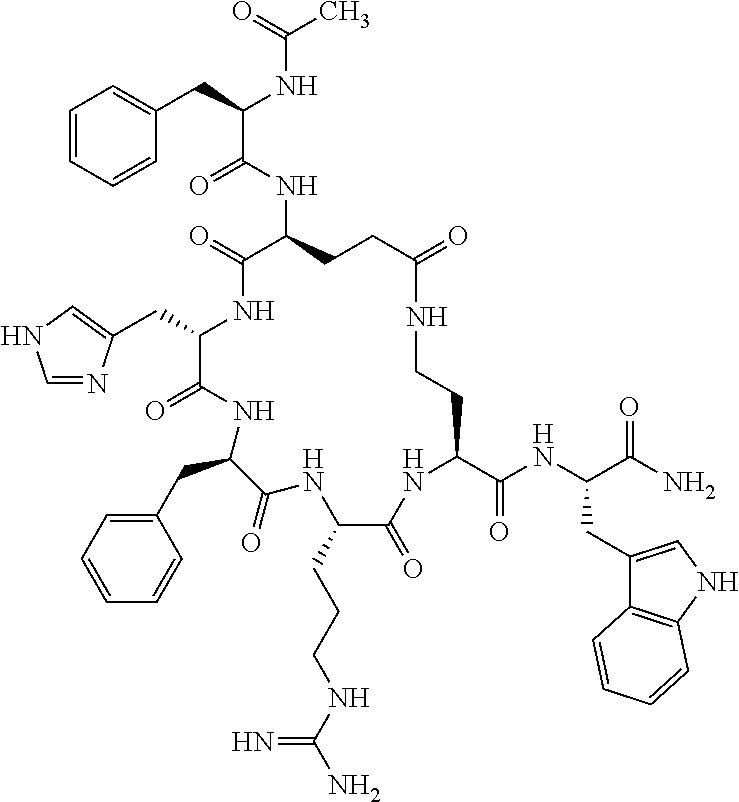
C(C1C(=O)NC(CC2=CC=CC=C2)C(=O)NC(CCCNC(N)=N)C(=O)NC(C(NC(C(N)=O)CC2=CNC3=C2C=CC=C3)=O)CCNC(=O)CCC(NC(C(CC2=CC=CC=C2)NC(C)=O)=O)C(=O)N1)C1=CNC=N1
